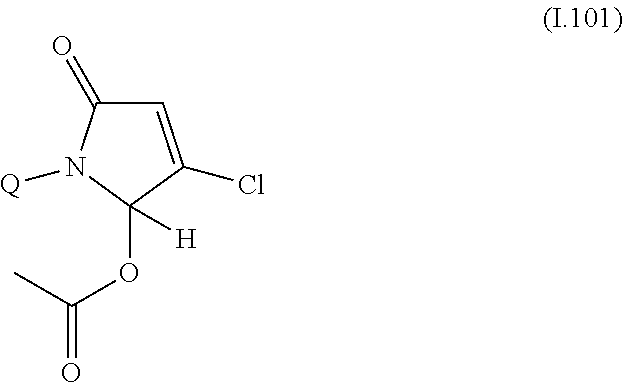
C1(=O)C=C(Cl)C(OC(=O)C)([H])N1[Q]
